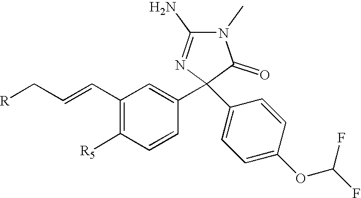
C1(C=CC[R])=C([R5])C=CC(C2(C3=CC=C(OC(F)F)C=C3)C(=O)N(C)C(N)=N2)=C1
